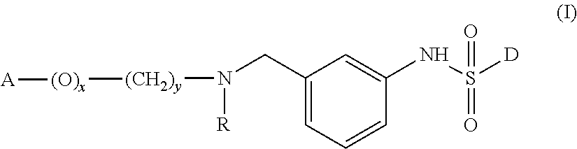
C1(CN([(CH2)y][(O)x][A])[R])=CC=CC(NS([D])(=O)=O)=C1
